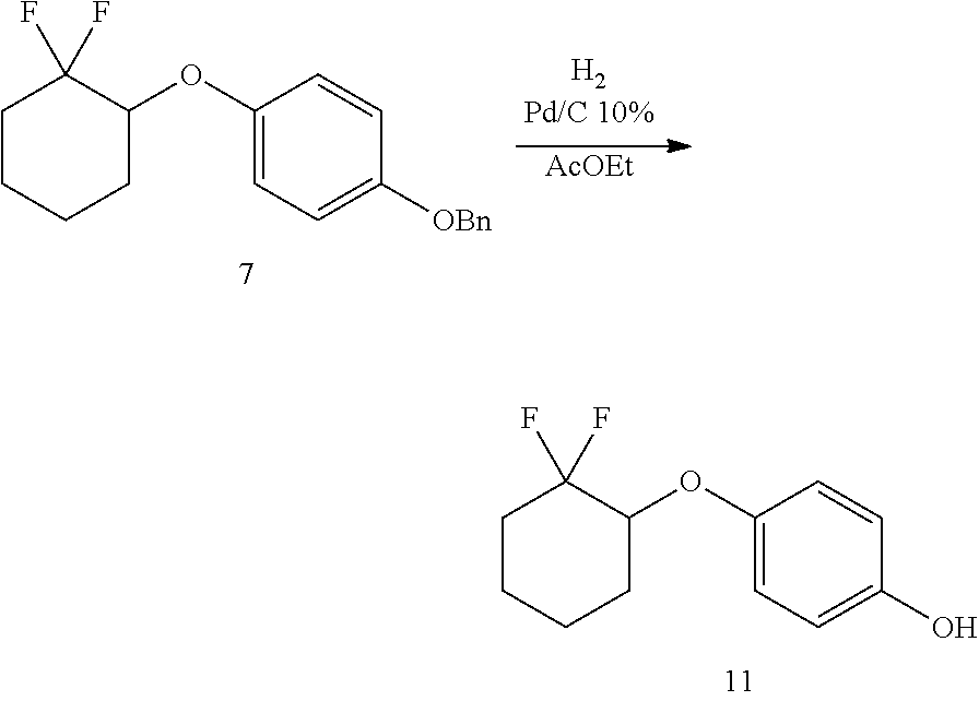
C1CCCC(OC2=CC=C(O)C=C2)C1(F)F.C1CCCC(OC2=CC=C([OBn])C=C2)C1(F)F.[AcOEt]
